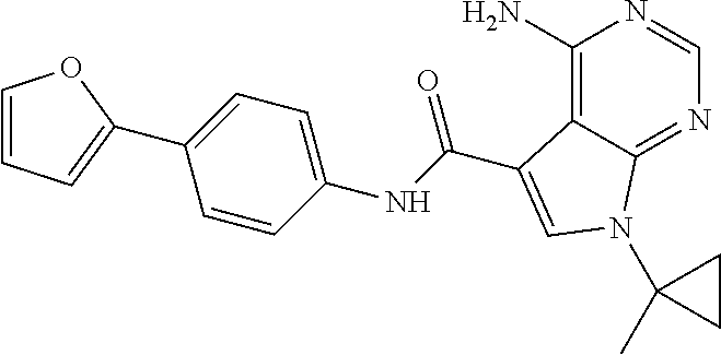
C1(N)=C2C(=NC=N1)N(C1(C)CC1)C=C2C(NC1=CC=C(C2=CC=CO2)C=C1)=O
